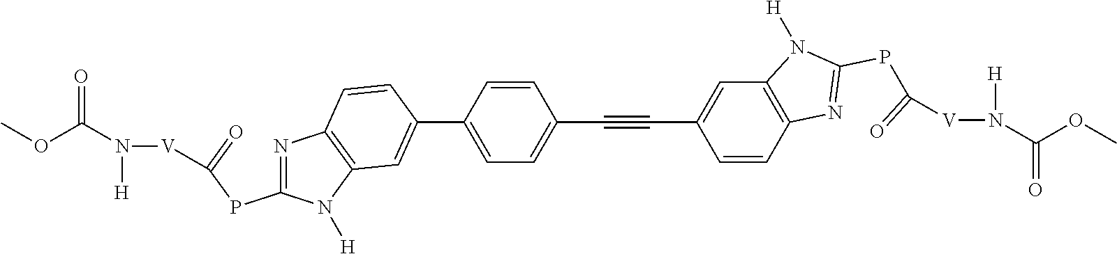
N1=C(PC(=O)[V]N([H])C(OC)=O)N([H])C2=C1C=CC(C1=CC=C(C#CC3=CC4=C(C=C3)N=C(PC(=O)[V]N([H])C(OC)=O)N4[H])C=C1)=C2
